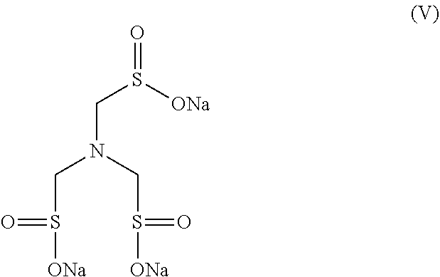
C(S([ONa])=O)N(CS([ONa])=O)CS(=O)[ONa]
